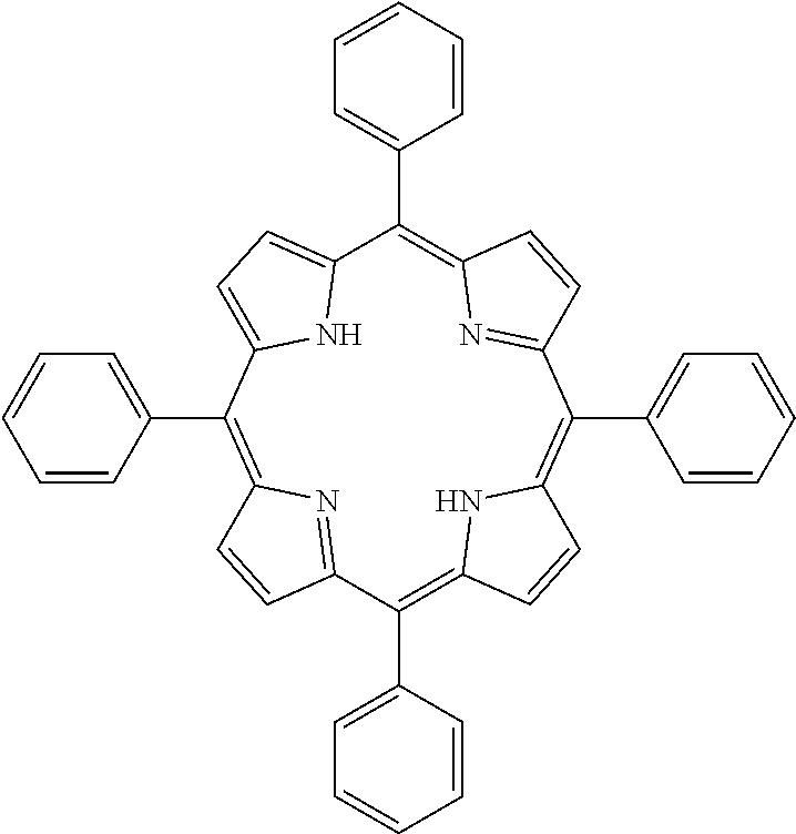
C12=NC(=C(C3=CC=CC=C3)C3=CC=C(C(C4=CC=CC=C4)=C4N=C(C=C4)C(C4=CC=CC=C4)=C4NC(=C1C1=CC=CC=C1)C=C4)N3)C=C2
